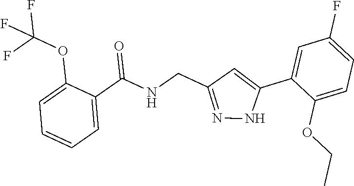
C1=C(C(NCC2=NNC(C3=CC(F)=CC=C3OCC)=C2)=O)C(OC(F)(F)F)=CC=C1
